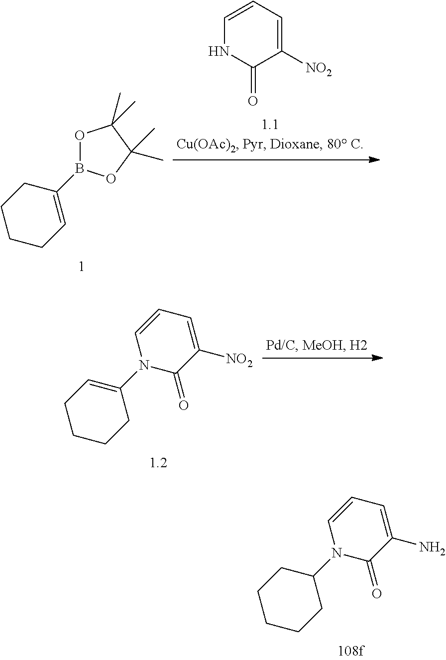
O1B(C2=CCCCC2)OC(C)(C)C1(C)C.C1=CC=C([NO2])C(=O)N1.N1(C2=CCCCC2)C(=O)C([NO2])=CC=C1.N1(C2CCCCC2)C(=O)C(N)=CC=C1
